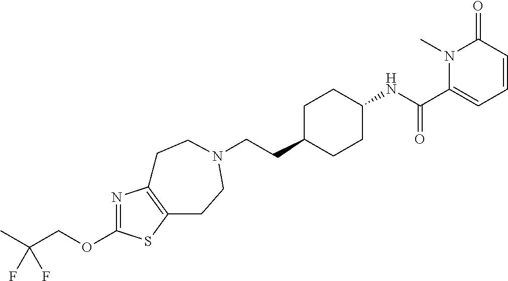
N1=C(OCC(C)(F)F)SC2=C1CCN(CCC1CCC(NC(C3=CC=CC(=O)N3C)=O)CC1)CC2
